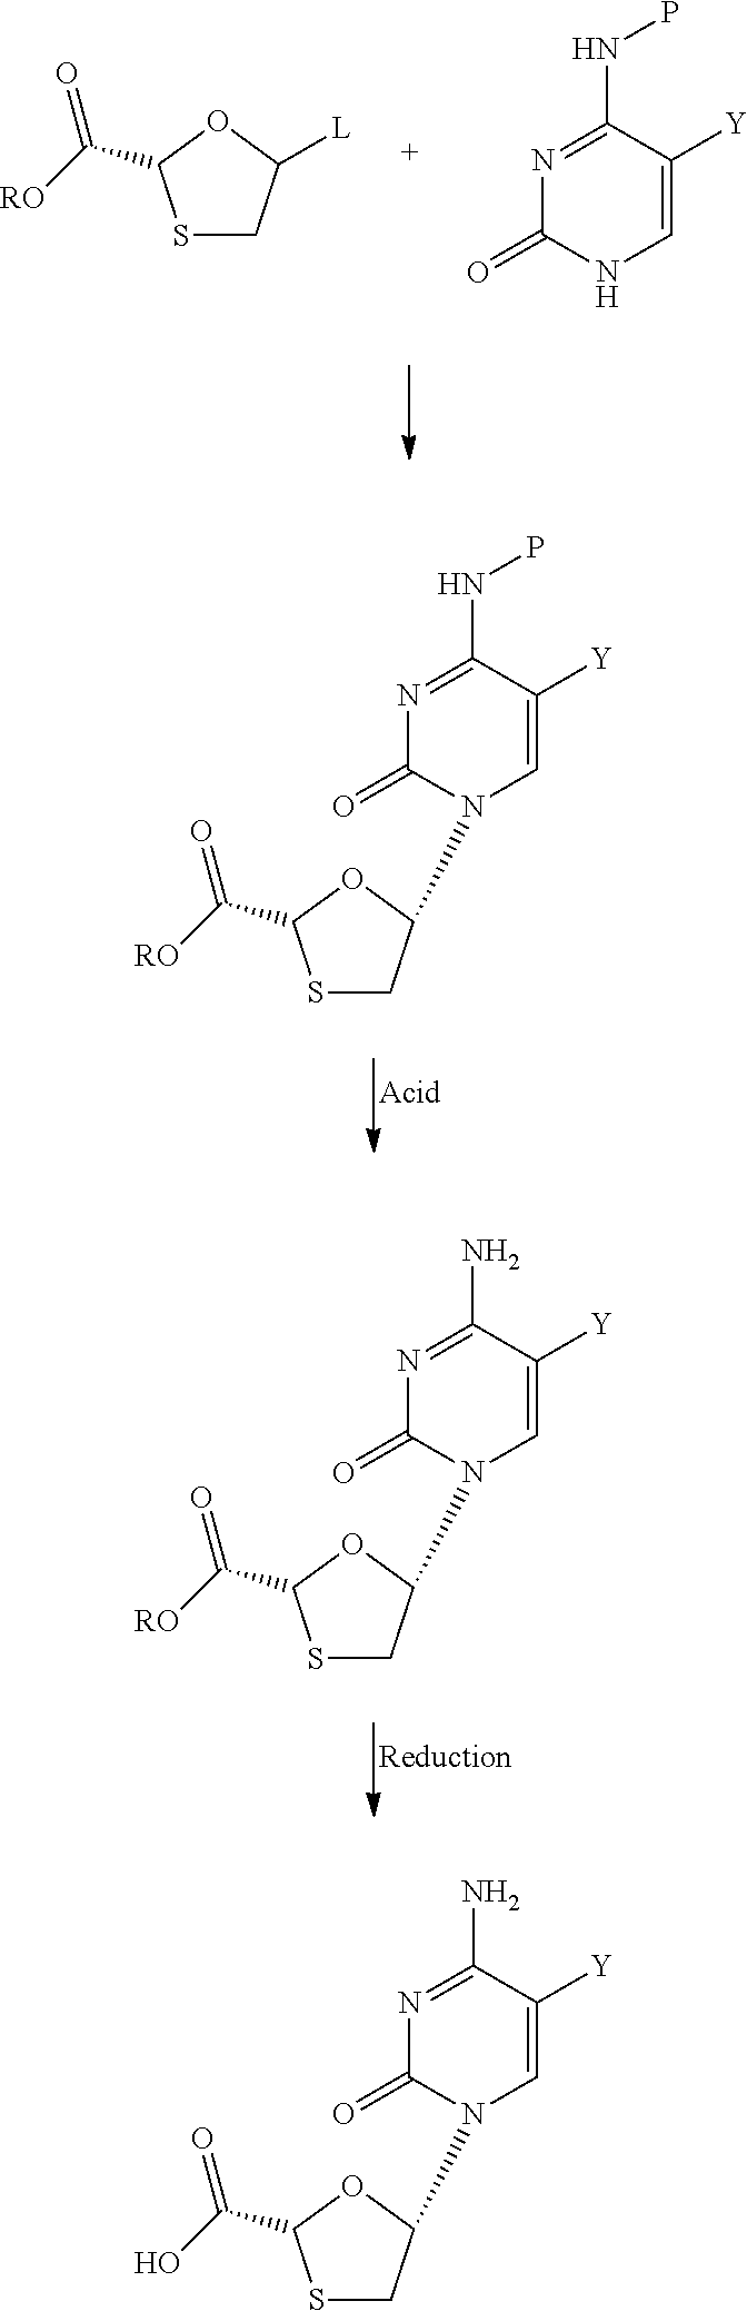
S1CC(N2C=C([Y])C(NP)=NC2=O)OC1C([RO])=O.S1CC(N2C=C([Y])C(N)=NC2=O)OC1C([RO])=O.S1CC([L])OC1C([RO])=O.C1=C([Y])C(NP)=NC(=O)N1.S1CC(N2C=C([Y])C(N)=NC2=O)OC1C(O)=O
